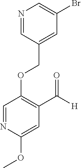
C(OC1=C(C([H])=O)C=C(OC)N=C1)C1=CC(Br)=CN=C1
